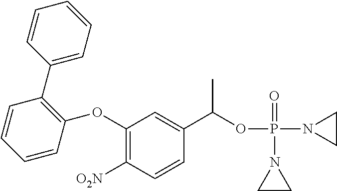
C1(OC2=C(C3=CC=CC=C3)C=CC=C2)=C([O2N])C=CC(C(OP(N2CC2)(=O)N2CC2)C)=C1
